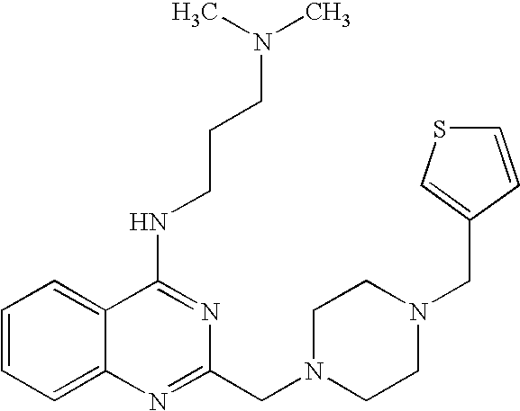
C1=CC=C2C(=C1)C(NCCCN(C)C)=NC(CN1CCN(CC3=CSC=C3)CC1)=N2
